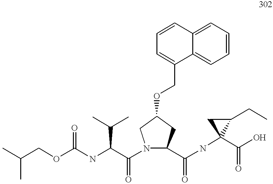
C1(CC)CC1(C(=O)O)NC(C1N(C(C(NC(OCC(C)C)=O)C(C)C)=O)CC(OCC2=CC=CC3=CC=CC=C23)C1)=O
